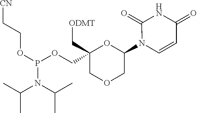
C1(N2C=CC(=O)NC2=O)OC(COP(OCC[CN])N(C(C)C)C(C)C)(C[ODMT])COC1
